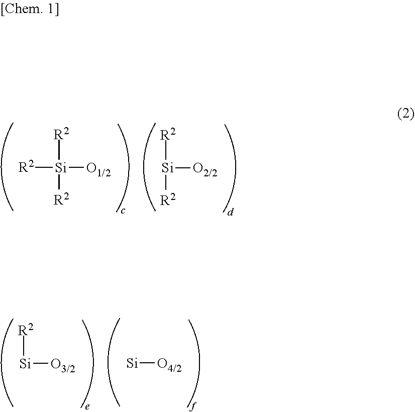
[R2][Si]([R2])([R2])[O1/2].[Si]([R2])([R2])[O2/2].[Si]([R2])[O3/2].[Si][O4/2]
